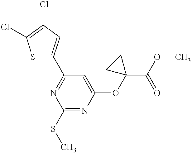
C1(SC)=NC(OC2(C(OC)=O)CC2)=CC(C2=CC(Cl)=C(Cl)S2)=N1
